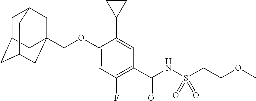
C1=C(OCC23CC4CC(CC(C2)C4)C3)C(C2CC2)=CC(C(NS(CCOC)(=O)=O)=O)=C1F
